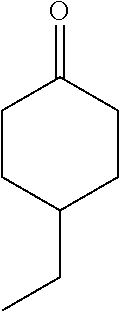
O=C1CCC(CC)CC1
